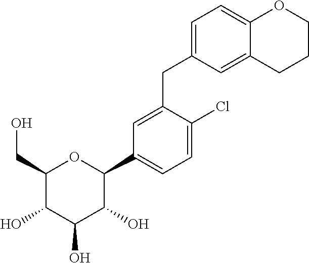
C1=C(CC2=CC=C3C(=C2)CCCO3)C(Cl)=CC=C1C1C(O)C(O)C(O)C(CO)O1
